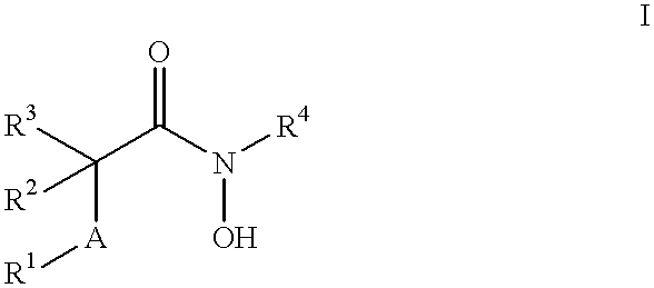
C([A][R1])(C(N(O)[R4])=O)([R3])[R2]
